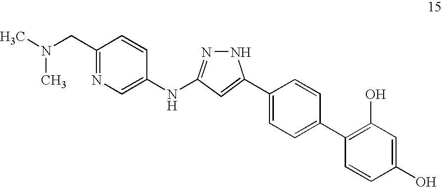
C1(C2=CC(NC3=CN=C(CN(C)C)C=C3)=NN2)=CC=C(C2=C(O)C=C(O)C=C2)C=C1
